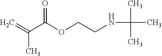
C=C(C(OCCNC(C)(C)C)=O)C
